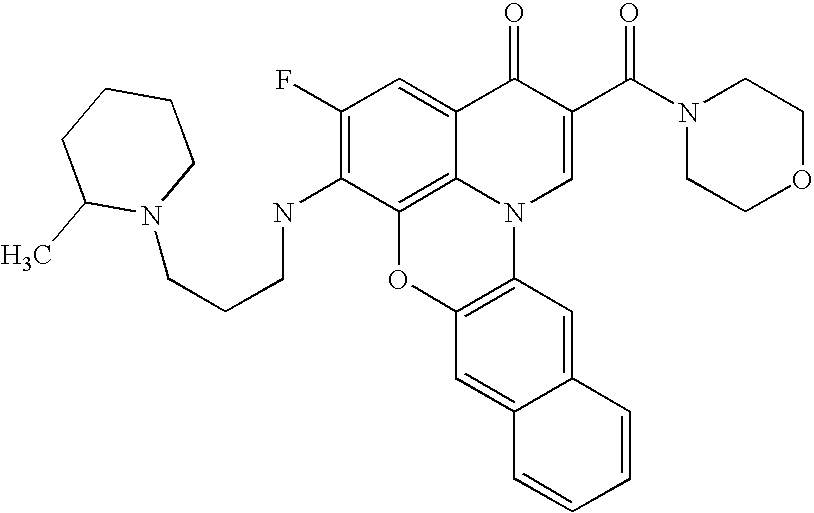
C1(F)=C(NCCCN2CCCCC2C)C2=C3C(=C1)C(=O)C(C(N1CCOCC1)=O)=CN3C1=C(O2)C=C2C(=C1)C=CC=C2
